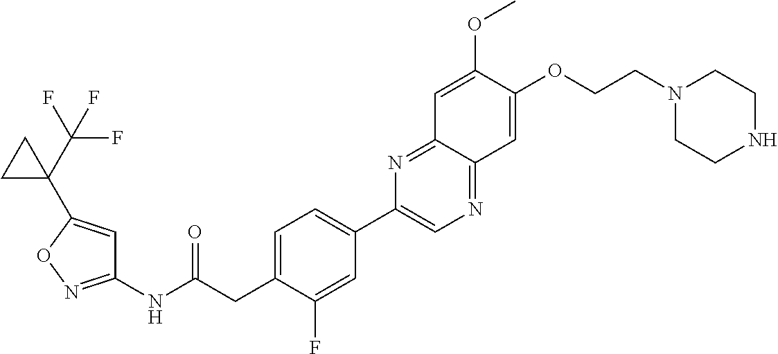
C1(NC(CC2=CC=C(C3=CN=C4C(=N3)C=C(OC)C(OCCN3CCNCC3)=C4)C=C2F)=O)=NOC(C2(C(F)(F)F)CC2)=C1
